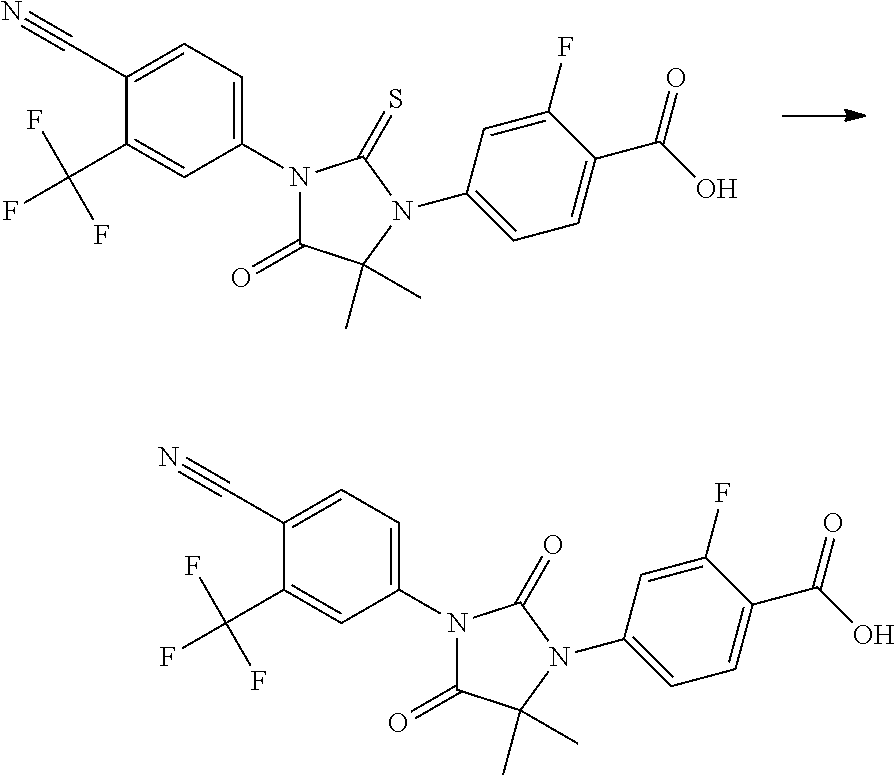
N1(C2=CC=C(C#N)C(C(F)(F)F)=C2)C(=O)C(C)(C)N(C2=CC=C(C(O)=O)C(F)=C2)C1=S.N1(C2=CC=C(C#N)C(C(F)(F)F)=C2)C(=O)C(C)(C)N(C2=CC=C(C(O)=O)C(F)=C2)C1=O
